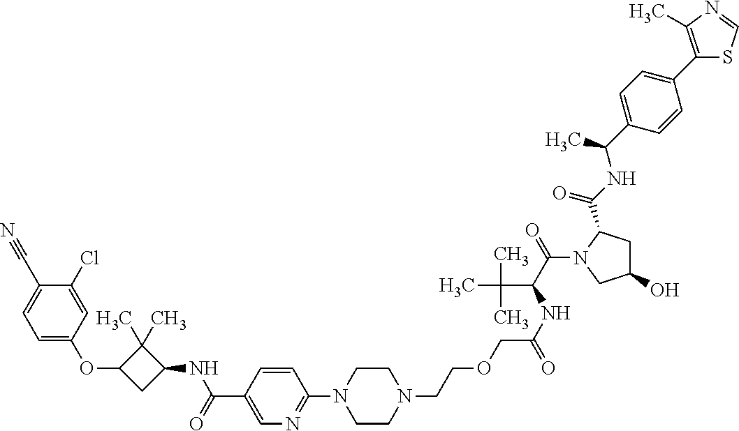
C1=C(OC2CC(NC(=O)C3=CN=C(N4CCN(CCOCC(NC(C(=O)N5CC(O)CC5C(NC(C)C5=CC=C(C6=C(C)N=CS6)C=C5)=O)C(C)(C)C)=O)CC4)C=C3)C2(C)C)C=C(Cl)C(C#N)=C1
